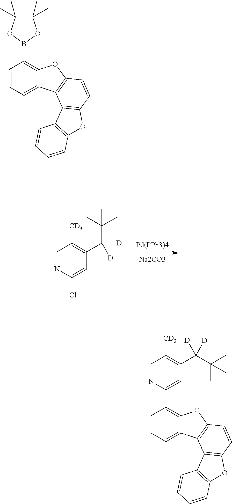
C1=CC=C2C(=C1B1OC(C)(C)C(C)(C)O1)OC1=C2C2=C(C=C1)OC1=C2C=CC=C1.[Pd(PPh3)4].[Na2CO3].C1=NC(Cl)=CC(C(C(C)(C)C)([D])[D])=C1[CD3].C1=CC=C2C(=C1C1=CC(C(C(C)(C)C)([D])[D])=C([CD3])C=N1)OC1=C2C2=C(C=C1)OC1=C2C=CC=C1
